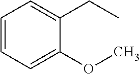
C1=CC=C(OC)C(CC)=C1
